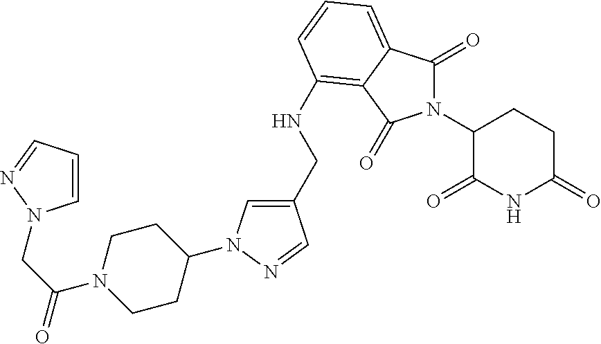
C1(CNC2=C3C(=CC=C2)C(=O)N(C2C(=O)NC(=O)CC2)C3=O)=CN(C2CCN(C(CN3C=CC=N3)=O)CC2)N=C1
